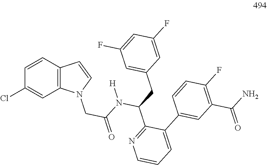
C12=C(C=CC(Cl)=C1)C=CN2CC(=O)N([H])C(CC1=CC(F)=CC(F)=C1)C1=NC=CC=C1C1=CC(C(N)=O)=C(F)C=C1
